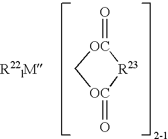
C1[OC](=O)[R23][OC]1=O.[R22lM]
